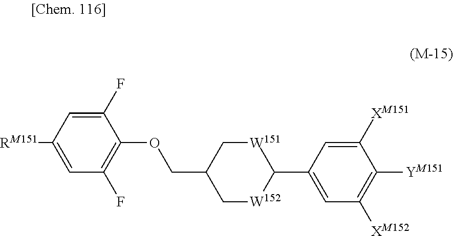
C1(F)=CC([RM151])=CC(F)=C1OCC1C[W152]C(C2=CC([XM152])=C([YM151])C([XM151])=C2)[W151]C1
